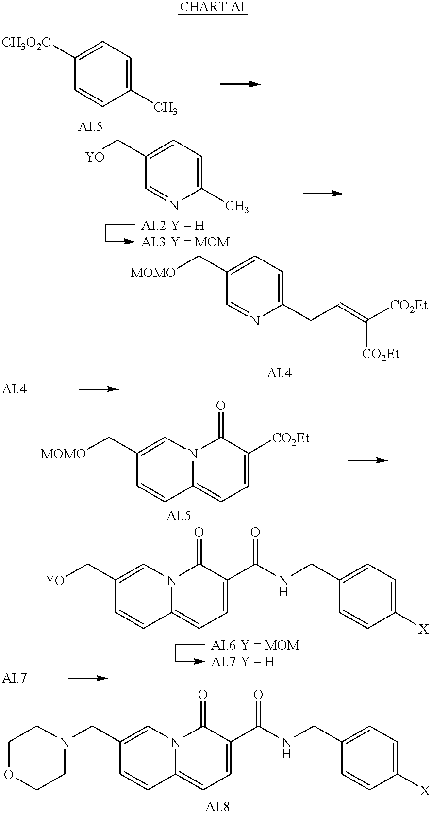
C1=CC(C)=CC=C1[CH3O2C].C1=NC(CC=C([CO2Et])[CO2Et])=CC=C1C[MOMO].C1=NC(C)=CC=C1C[YO].C1=CC2=CC=C([CO2Et])C(=O)N2C=C1C[MOMO].C1=CC2=CC=C(C(NCC3=CC=C([X])C=C3)=O)C(=O)N2C=C1C[YO].C1=CC2=CC=C(C(NCC3=CC=C([X])C=C3)=O)C(=O)N2C=C1CN1CCOCC1
